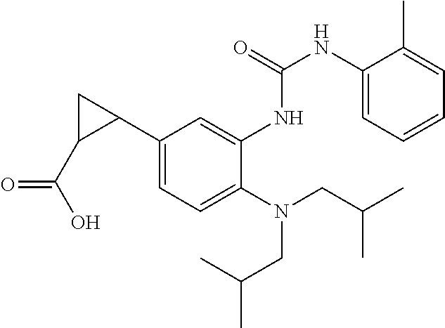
C1(C2CC2C(O)=O)=CC=C(N(CC(C)C)CC(C)C)C(NC(NC2=CC=CC=C2C)=O)=C1
